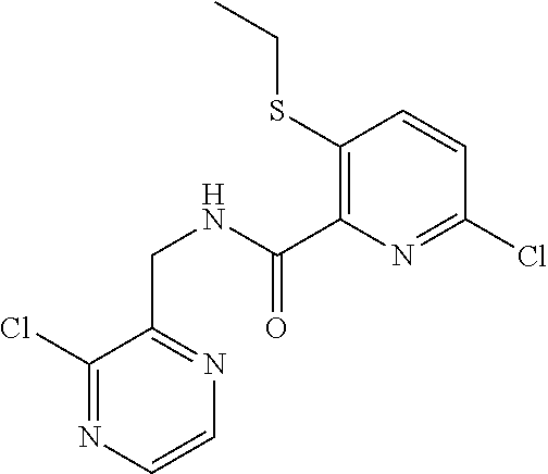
C1(Cl)=NC=CN=C1CNC(C1=C(SCC)C=CC(Cl)=N1)=O
